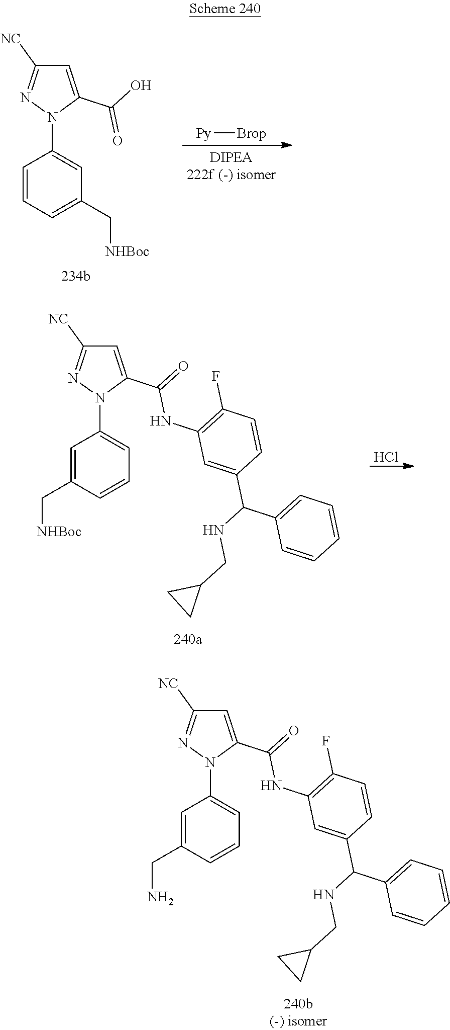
[Py][Brop].C1=C(C(O)=O)N(C2=CC(C[NHBoc])=CC=C2)N=C1[NC].Cl.C1(C(=O)NC2=C(F)C=CC(C(NCC3CC3)C3=CC=CC=C3)=C2)=CC([NC])=NN1C1=CC=CC(C[NHBoc])=C1.C1(C(=O)NC2=C(F)C=CC(C(NCC3CC3)C3=CC=CC=C3)=C2)=CC([NC])=NN1C1=CC=CC(CN)=C1
